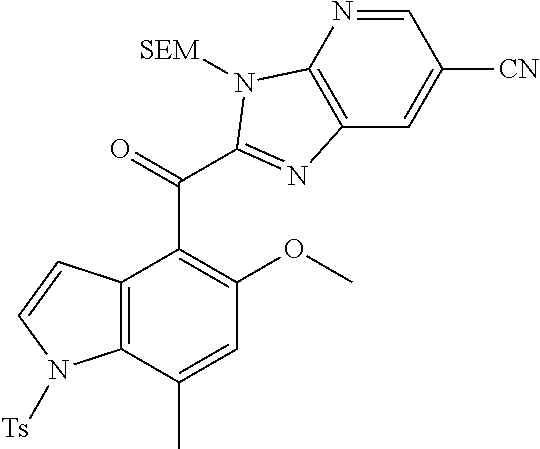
C12=C(C(C)=CC(OC)=C1C(C1=NC3=C(N=CC([CN])=C3)N1[SEM])=O)N([Ts])C=C2
